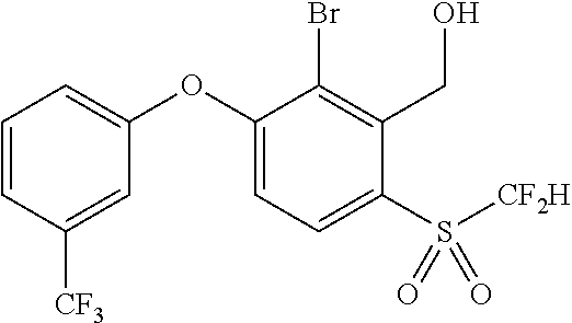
C1=CC([CF3])=CC(OC2=CC=C(S([CF2H])(=O)=O)C(CO)=C2Br)=C1
